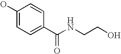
OC1=CC=C(C(NCCO)=O)C=C1
